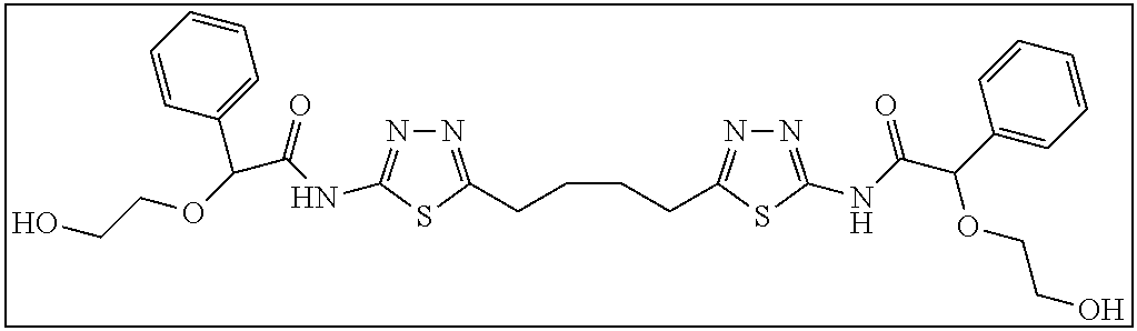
N1=C(CCCCC2=NN=C(NC(C(C3=CC=CC=C3)OCCO)=O)S2)SC(NC(C(C2=CC=CC=C2)OCCO)=O)=N1
